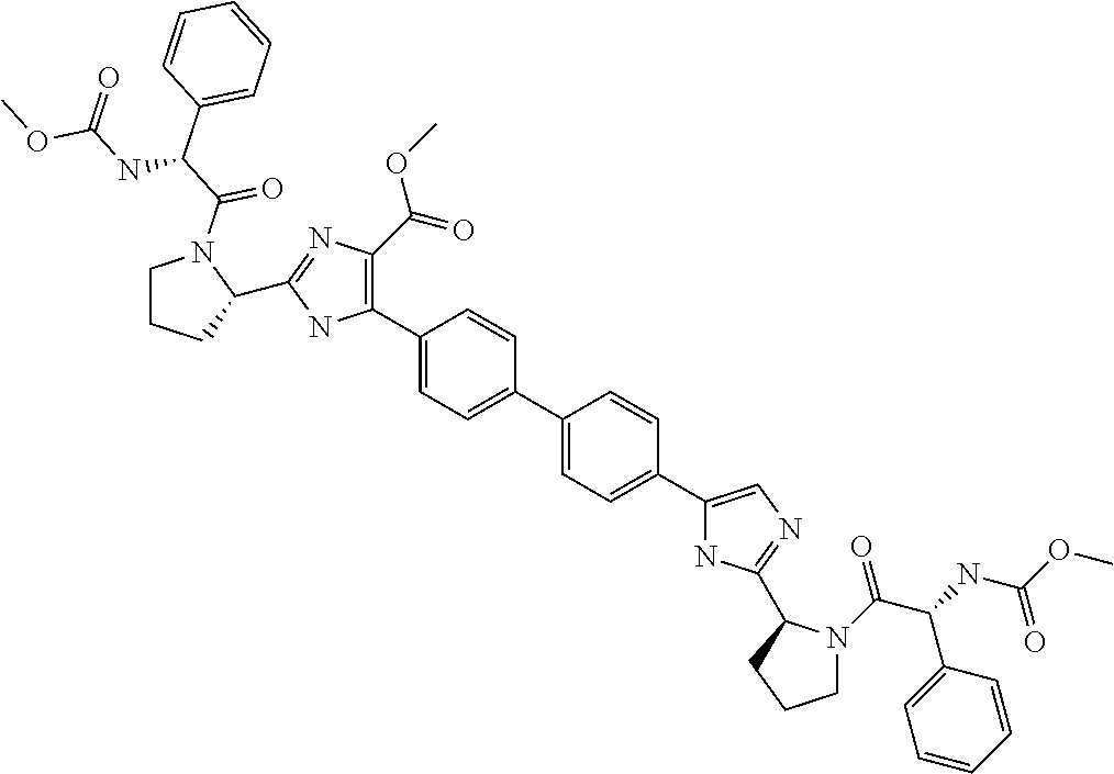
C1(C2=C(C(=O)OC)N=C(C3CCCN3C(C(C3=CC=CC=C3)NC(OC)=O)=O)N2)=CC=C(C2=CC=C(C3=CN=C(C4N(C(C(NC(OC)=O)C5=CC=CC=C5)=O)CCC4)N3)C=C2)C=C1
